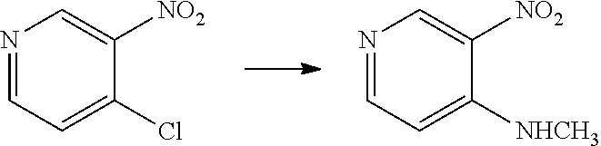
N1=CC=C(Cl)C([NO2])=C1.N1=CC=C([NHCH3])C([NO2])=C1
